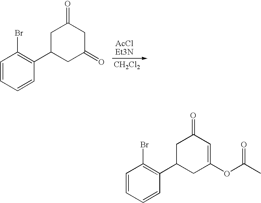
[CH2Cl2].C1=CC=CC(C2CC(=O)CC(=O)C2)=C1Br.C1=CC=CC(C2CC(OC(C)=O)=CC(=O)C2)=C1Br
